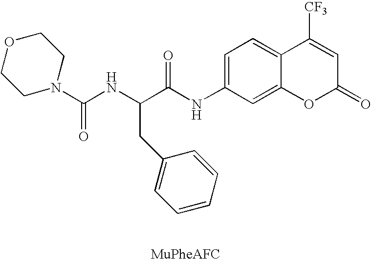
O1CCN(C(NC(C(NC2=CC=C3C(=C2)OC(=O)C=C3[CF3])=O)CC2=CC=CC=C2)=O)CC1
